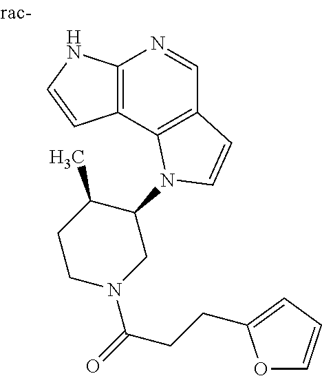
C12=C(C3=C(C=N1)C=CN3C1C(C)CCN(C(=O)CCC3=CC=CO3)C1)C=CN2
